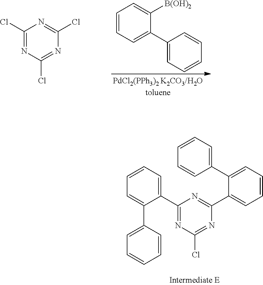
C1(Cl)=NC(Cl)=NC(Cl)=N1.C1(C2=CC=CC=C2[B(OH)2])=CC=CC=C1.C1=CC=C(C2=NC(Cl)=NC(C3=CC=CC=C3C3=CC=CC=C3)=N2)C(C2=CC=CC=C2)=C1
